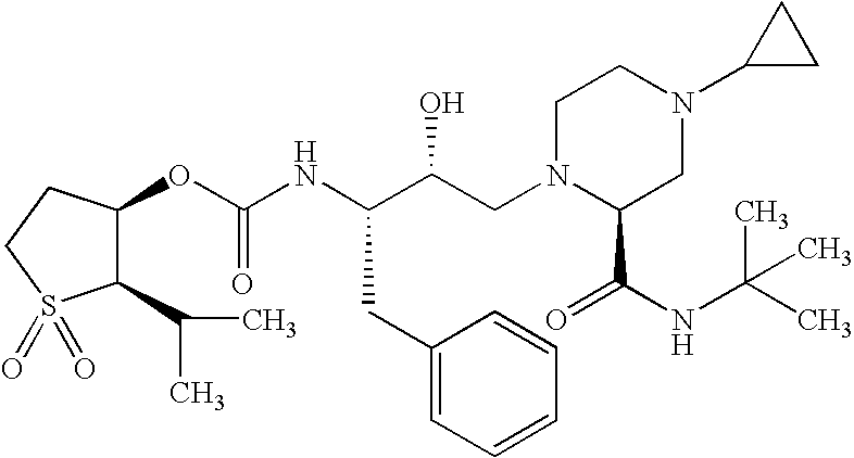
C1(C(C)C)C(OC(NC(C(CN2C(C(NC(C)(C)C)=O)CN(C3CC3)CC2)O)CC2=CC=CC=C2)=O)CCS1(=O)=O
